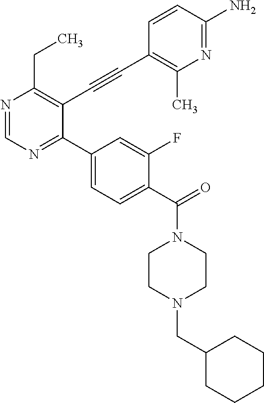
N1=CN=C(C2=CC=C(C(=O)N3CCN(CC4CCCCC4)CC3)C(F)=C2)C(C#CC2=C(C)N=C(N)C=C2)=C1CC
